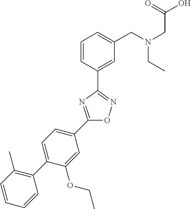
C1=CC(C2=NOC(C3=CC=C(C4=C(C)C=CC=C4)C(OCC)=C3)=N2)=CC(CN(CC(O)=O)CC)=C1
